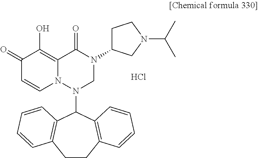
C1(=O)C=CN2C(=C1O)C(=O)N(C1CCN(C(C)C)C1)CN2C1C2=C(CCC3=C1C=CC=C3)C=CC=C2.Cl
